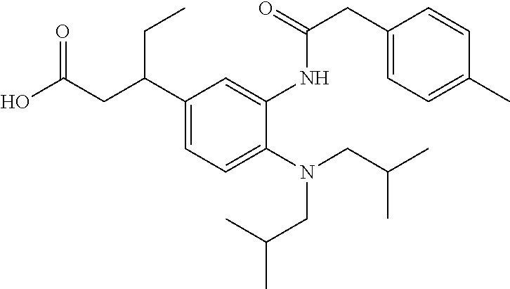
N(CC(C)C)(C1=CC=C(C(CC(O)=O)CC)C=C1NC(CC1=CC=C(C)C=C1)=O)CC(C)C
